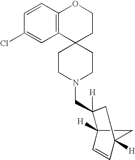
C1CN(CC2([H])C3([H])C=CC([H])(C3)C2)CCC12CCOC1=C2C=C(Cl)C=C1
